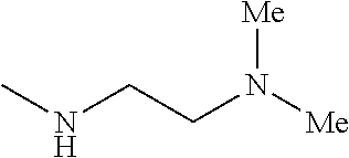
CNCCN([Me])[Me]
